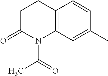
C1CC(=O)N(C(C)=O)C2=C1C=CC(C)=C2
